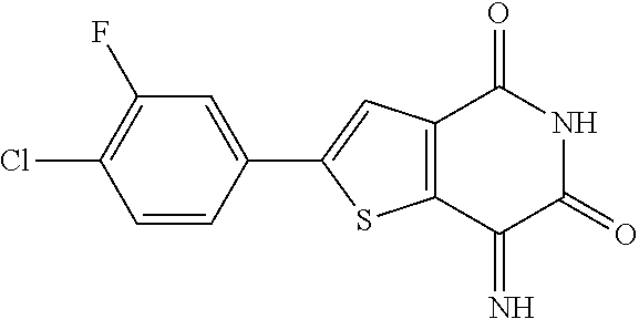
C1(F)=C(Cl)C=CC(C2=CC3=C(S2)C(=N)C(=O)NC3=O)=C1
